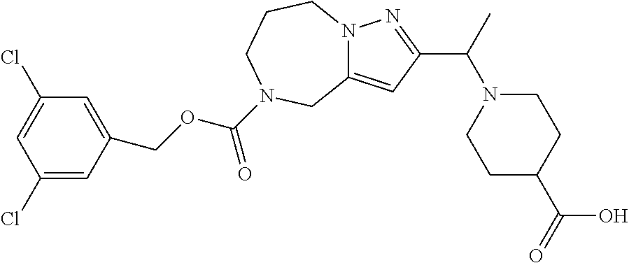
C12=CC(C(C)N3CCC(C(O)=O)CC3)=NN1CCCN(C(OCC1=CC(Cl)=CC(Cl)=C1)=O)C2
